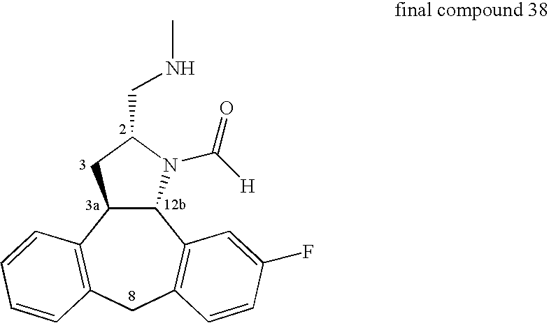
C12C(N(C([H])=O)C(CNC)C1)C1=C(CC3=C2C=CC=C3)C=CC(F)=C1
